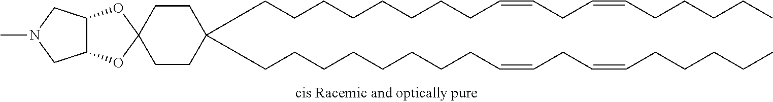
C(CCCCCCCC=CCC=CCCCCC)C1(CCCCCCCCC=CCC=CCCCCC)CCC2(OC3C(O2)CN(C)C3)CC1
